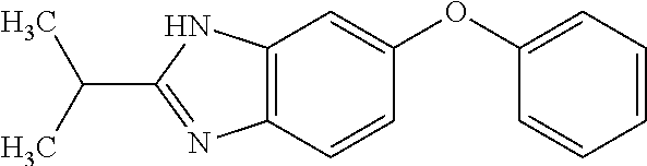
C1(OC2=CC=CC=C2)=CC2=C(N=C(C(C)C)N2)C=C1
